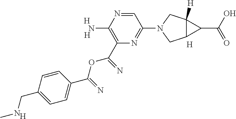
C1=C(C(OC(=N)C2=C(N)N=CC(N3CC4C([H])(C3)C4C(O)=O)=N2)=N)C=CC(CNC)=C1.[H].[H].[H].[H]
